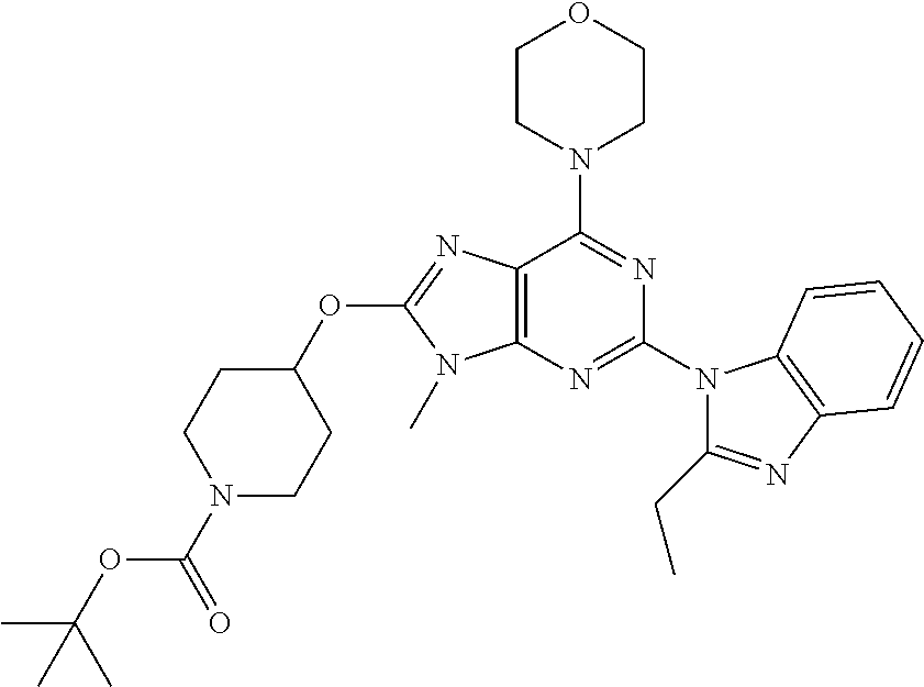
C12=C(N=C(N3C(CC)=NC4=C3C=CC=C4)N=C1N1CCOCC1)N(C)C(OC1CCN(C(=O)OC(C)(C)C)CC1)=N2
